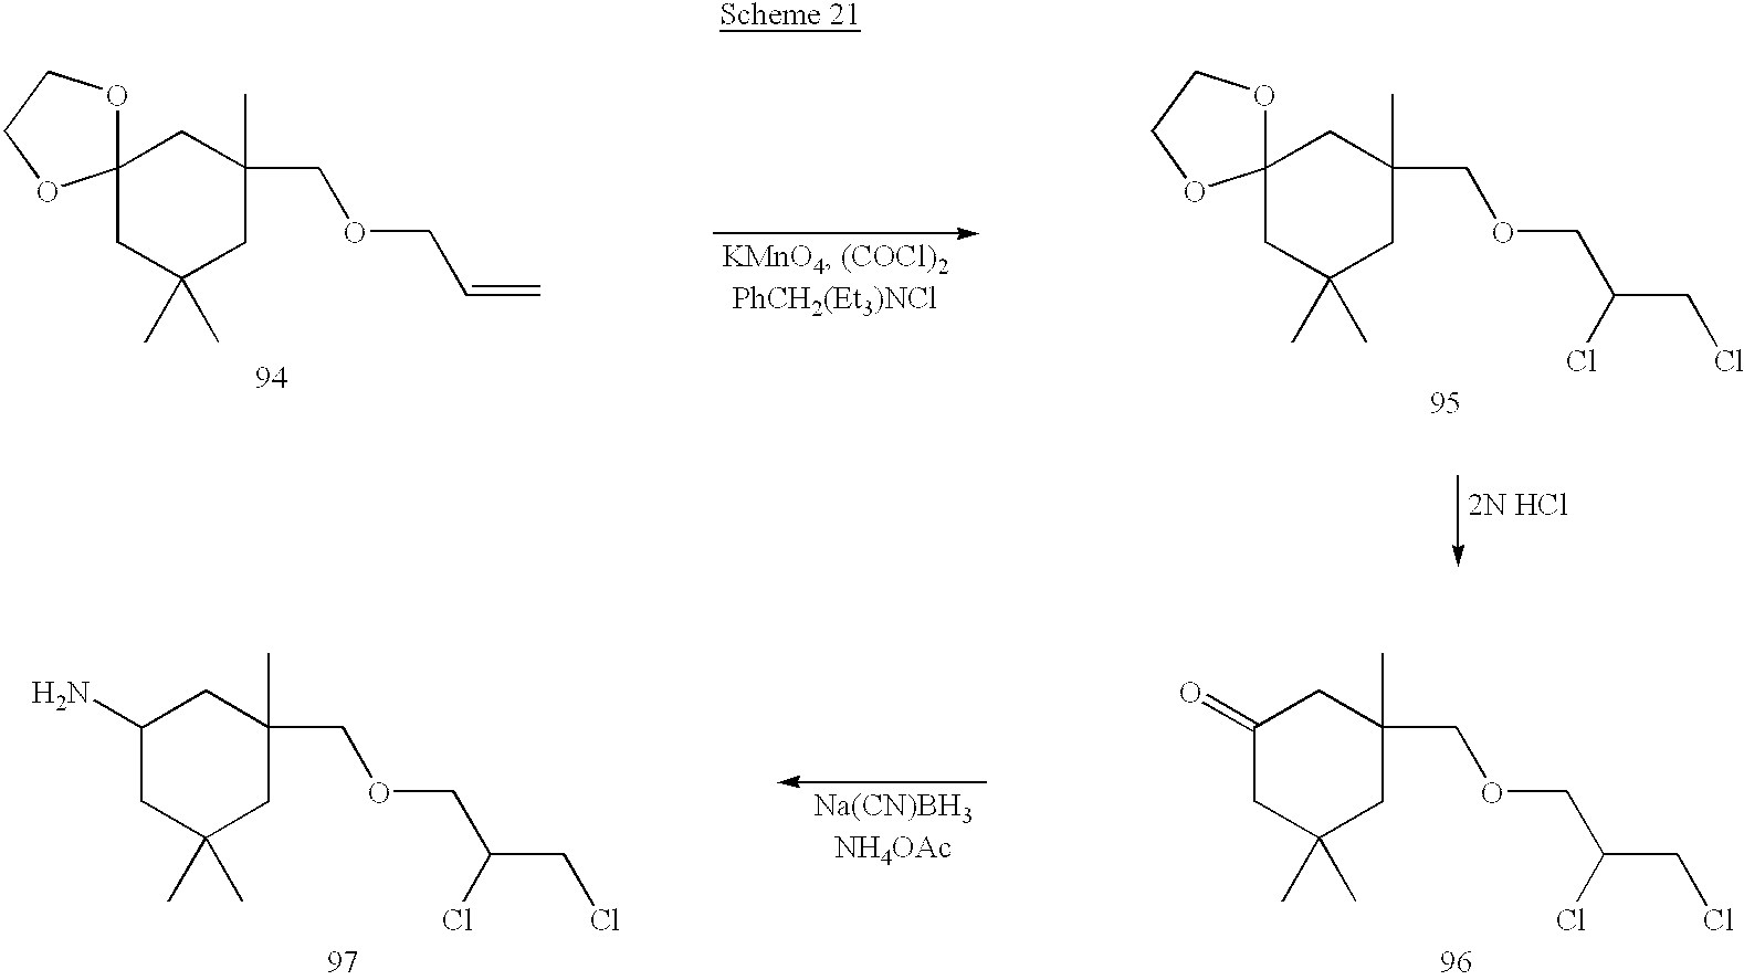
C12(CC(C)(C)CC(C)(COCC=C)C1)OCCO2.C12(CC(C)(C)CC(C)(COCC(CCl)Cl)C1)OCCO2.C1(=O)CC(C)(C)CC(C)(COCC(CCl)Cl)C1.C1(N)CC(C)(C)CC(C)(COCC(CCl)Cl)C1
